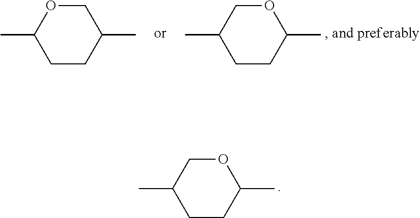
C1OC(C)CCC1C.O1CC(C)CCC1C.O1CC(C)CCC1C
